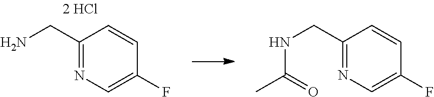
C1(CN)=NC=C(F)C=C1.C1(CNC(C)=O)=NC=C(F)C=C1
